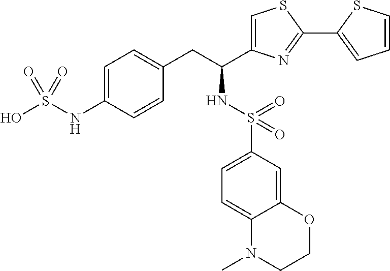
C1=C(NS(O)(=O)=O)C=CC(CC(C2=CSC(C3=CC=CS3)=N2)NS(=O)(C2=CC=C3C(=C2)OCCN3C)=O)=C1
